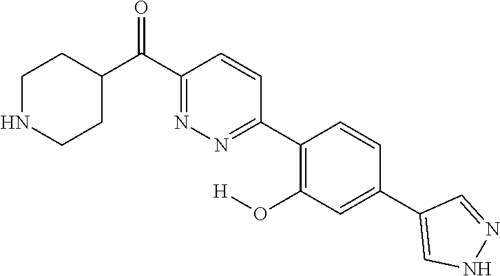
C1NCCC(C(C2=NN=C(C3=C(O[H])C=C(C4=CNN=C4)C=C3)C=C2)=O)C1
